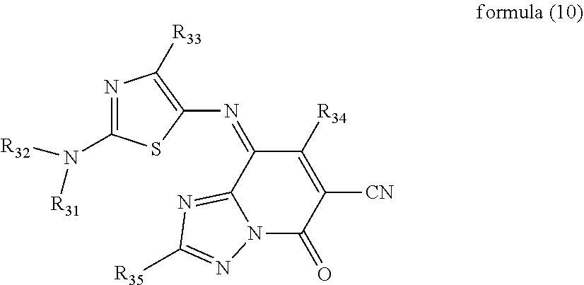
C1(=NC2=C([R33])N=C(N([R31])[R32])S2)C2=NC([R35])=NN2C(=O)C([CN])=C1[R34]
